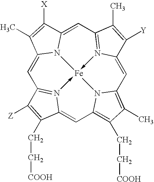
C1=C2N3C(=CC4=N5->[Fe]36-N3=C1C([Z])=C(CC[COOH])C3=CC1=C(CC[COOH])C(C)=C(C=C5C([Y])=C4C)N16)C([X])=C2C
